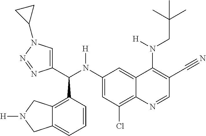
C1(N(C(C2=CN(C3CC3)N=N2)C2=C3C(=CC=C2)CN([H])C3)[H])=CC(Cl)=C2C(=C1)C(N(CC(C)(C)C)[H])=C(C#N)C=N2
